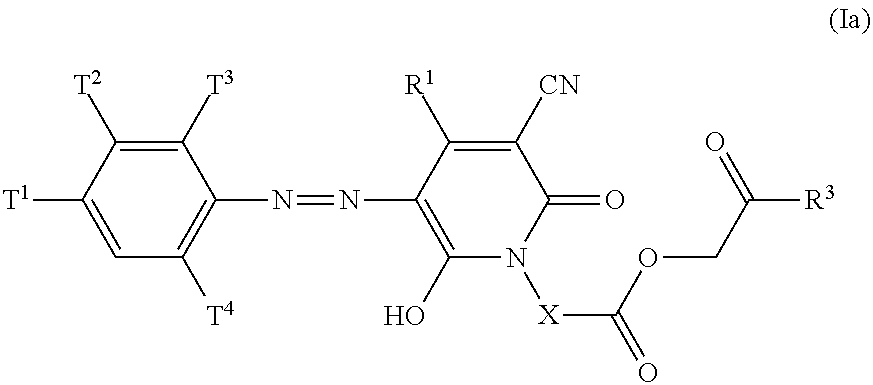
C1([T3])=C([T2])C([T1])=CC([T4])=C1N=NC1=C(O)N([X]C(=O)OCC(=O)[R3])C(=O)C([CN])=C1[R1]
